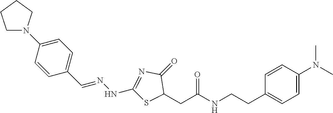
C1(N2CCCC2)=CC=C(C=NNC2=NC(=O)C(CC(NCCC3=CC=C(N(C)C)C=C3)=O)S2)C=C1
